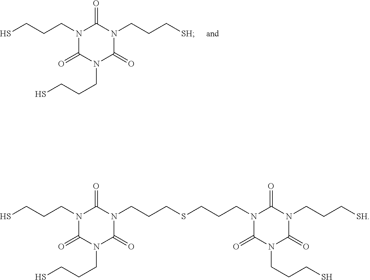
N1(CCCS)C(=O)N(CCCS)C(=O)N(CCC[SH])C1=O.N1(CCCS)C(=O)N(CCCS)C(=O)N(CCCSCCCN2C(=O)N(CCCS)C(=O)N(CCC[SH])C2=O)C1=O
